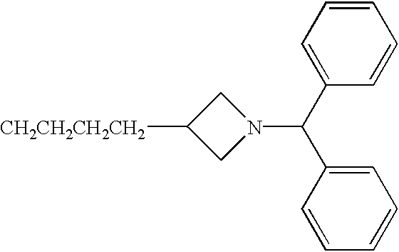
C1N(C(C2=CC=CC=C2)C2=CC=CC=C2)CC1[CH2CH2CH2CH2]
